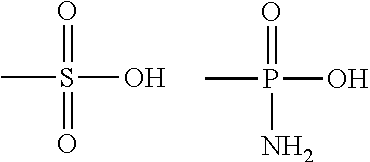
CS(=O)(=O)O.CP(=O)(O)N
